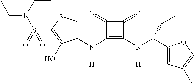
C(N(CC)S(=O)(C1=C(O)C(N(C2=C(N(C(C3=CC(C)=CO3)CC)[H])C(=O)C2=O)[H])=CS1)=O)C
